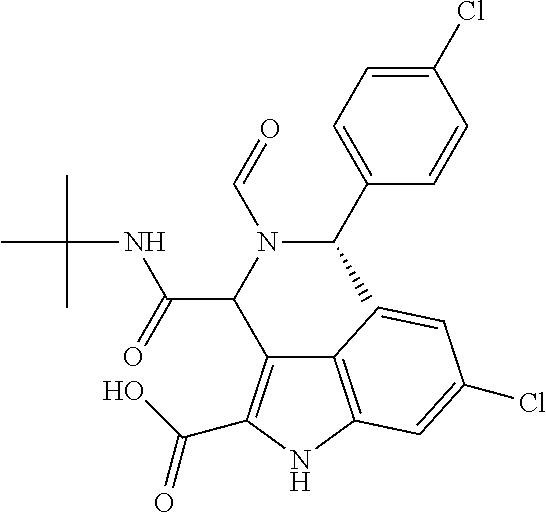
C1(C(C)N(C=O)C(C(=O)NC(C)(C)C)C2=C(C(O)=O)NC3=C2C=CC(Cl)=C3)=CC=C(Cl)C=C1
